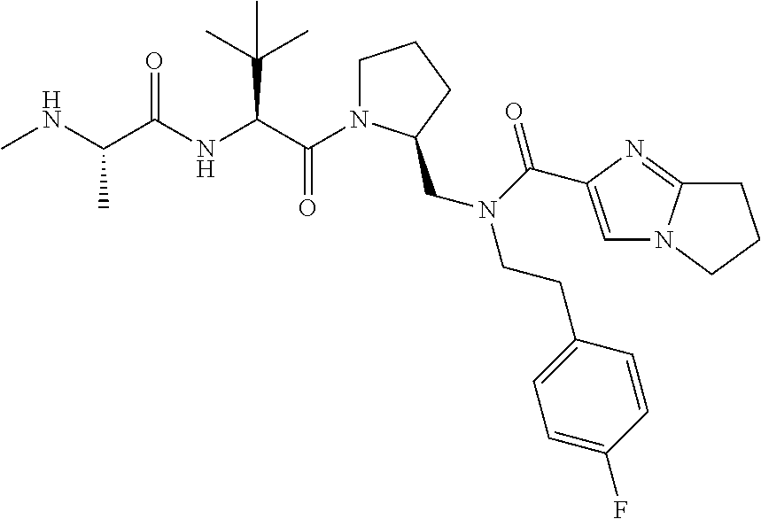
C(C(NC(C(NC)C)=O)C(C)(C)C)(=O)N1CCCC1CN(C(=O)C1=CN2C(=N1)CCC2)CCC1=CC=C(F)C=C1
